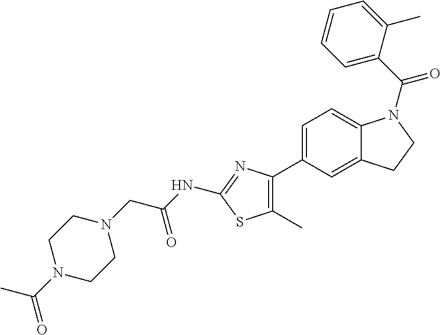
C1=C(C2=C(C)SC(NC(CN3CCN(C(=O)C)CC3)=O)=N2)C=C2C(=C1)N(C(C1=CC=CC=C1C)=O)CC2
